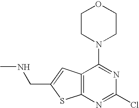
C12=C(N=C(Cl)N=C1N1CCOCC1)SC(CNC)=C2
